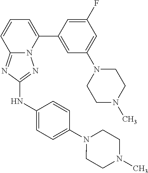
C1(F)=CC(C2=CC=CC3=NC(NC4=CC=C(N5CCN(C)CC5)C=C4)=NN23)=CC(N2CCN(C)CC2)=C1
